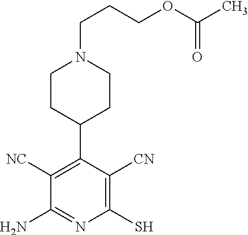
C(CCOC(C)=O)N1CCC(C2=C([NC])C(N)=NC(S)=C2[CN])CC1
